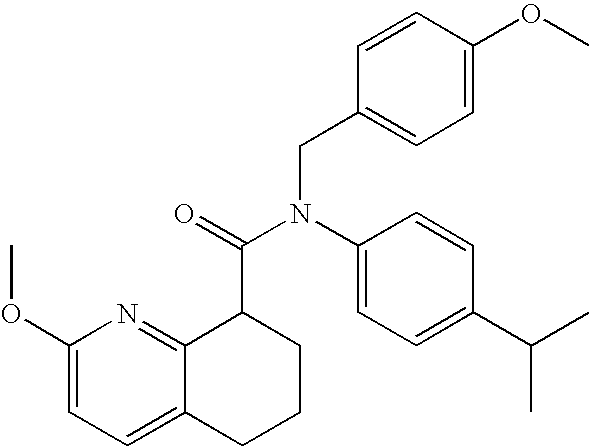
C1(OC)=CC=C2C(=N1)C(C(=O)N(C1=CC=C(C(C)C)C=C1)CC1=CC=C(OC)C=C1)CCC2
